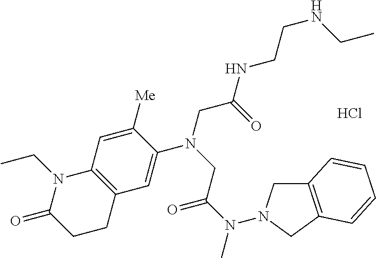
N(C(CN(CC(=O)NCCNCC)C1=CC2=C(C=C1[Me])N(CC)C(=O)CC2)=O)(C)N1CC2=C(C1)C=CC=C2.Cl
